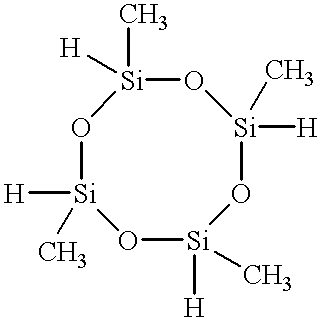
O1[Si]([H])(C)O[Si]([H])(C)O[Si]([H])(C)O[Si]1(C)[H]
